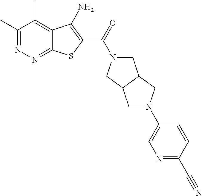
C1(C)=NN=C2C(=C1C)C(N)=C(C(=O)N1CC3C(C1)CN(C1=CN=C(C#N)C=C1)C3)S2
